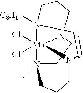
C1CN2(C)[Mn]34(Cl)(Cl)N5([C8H17])CCCN13CCN4(CC5)CCC2
